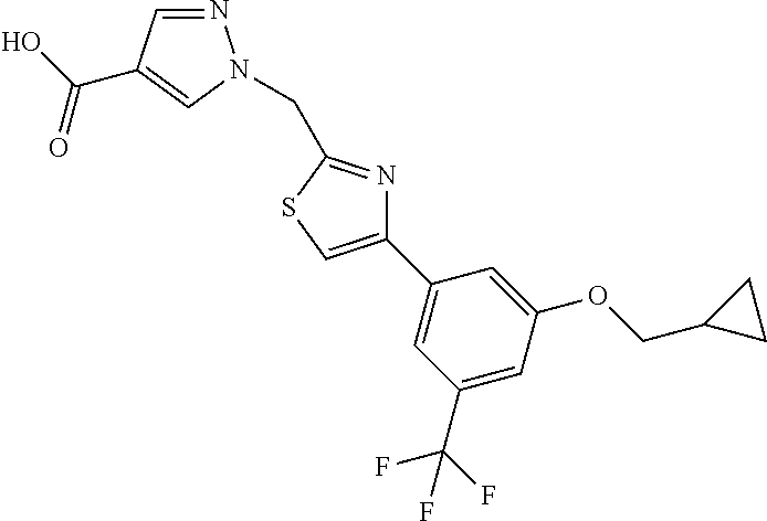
N1=CC(C(O)=O)=CN1CC1=NC(C2=CC(C(F)(F)F)=CC(OCC3CC3)=C2)=CS1
